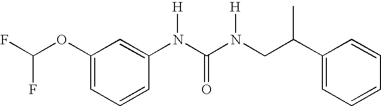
C1(OC(F)F)=CC=CC(N(C(N(CC(C2=CC=CC=C2)C)[H])=O)[H])=C1
